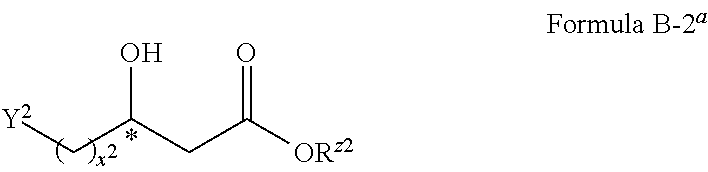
[Y2]CC(CC([ORz2])=O)O
